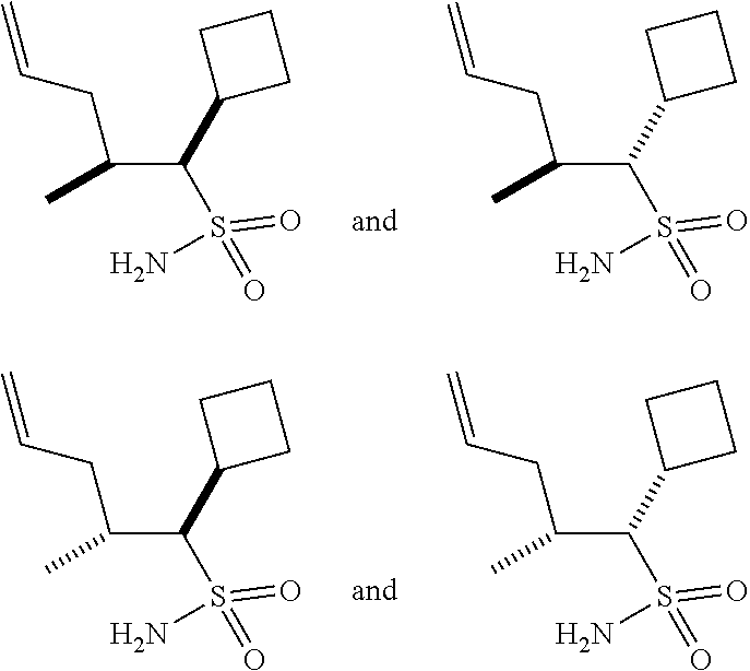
NS(=O)(=O)C(C(CC=C)C)C1CCC1.NS(=O)(=O)C(C(CC=C)C)C1CCC1.NS(=O)(=O)C(C(CC=C)C)C1CCC1.NS(=O)(=O)C(C(CC=C)C)C1CCC1
